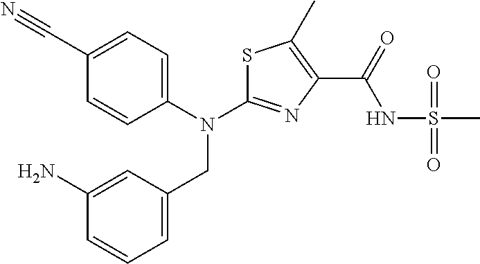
C1(C#N)=CC=C(N(C2=NC(C(=O)NS(C)(=O)=O)=C(C)S2)CC2=CC=CC(N)=C2)C=C1
